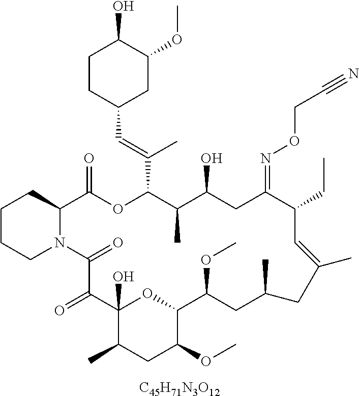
C1CCN2C(C1)C(=O)OC(C(=CC1CC(OC)C(O)CC1)C)C(C)C(O)CC(=NOCC#N)C(CC)C=C(C)CC(C)CC(OC)C1OC(O)(C(=O)C2=O)C(C)CC1OC.[C45H71N3O12]
